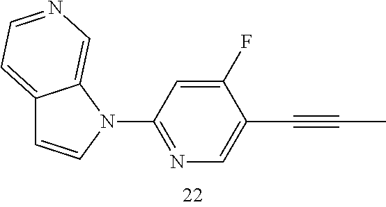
C12=CC=NC=C1N(C1=NC=C(C#CC)C(F)=C1)C=C2
